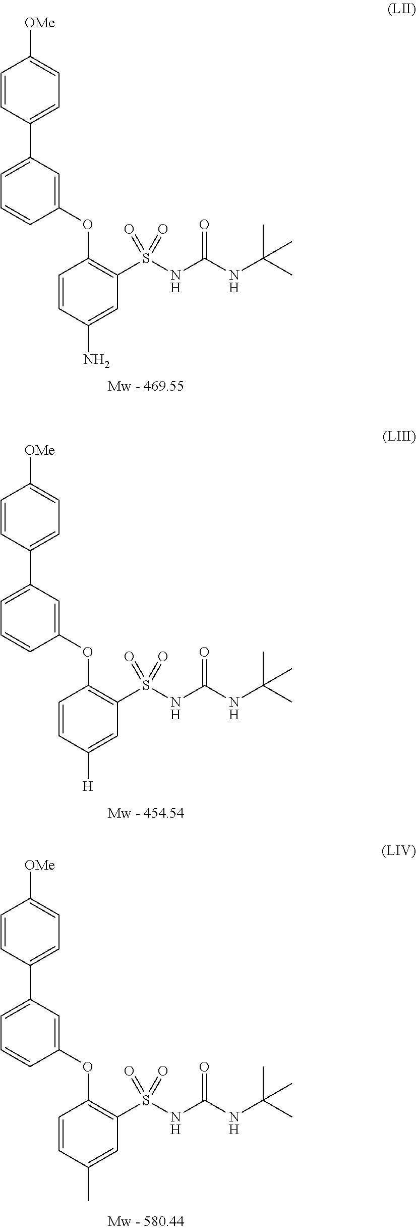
C1=C(C2=CC=C([OMe])C=C2)C=C(OC2=C(S(NC(NC(C)(C)C)=O)(=O)=O)C=C(N)C=C2)C=C1.C1=C(C2=CC=C([OMe])C=C2)C=C(OC2=C(S(NC(NC(C)(C)C)=O)(=O)=O)C=C([H])C=C2)C=C1.C1=C(C2=CC=C([OMe])C=C2)C=C(OC2=C(S(NC(NC(C)(C)C)=O)(=O)=O)C=C(C)C=C2)C=C1
